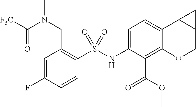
C1=C(NS(C2=C(CN(C)C([F3C])=O)C=C(F)C=C2)(=O)=O)C(C(OC)=O)=C2C(=C1)C1C(CO2)C1
